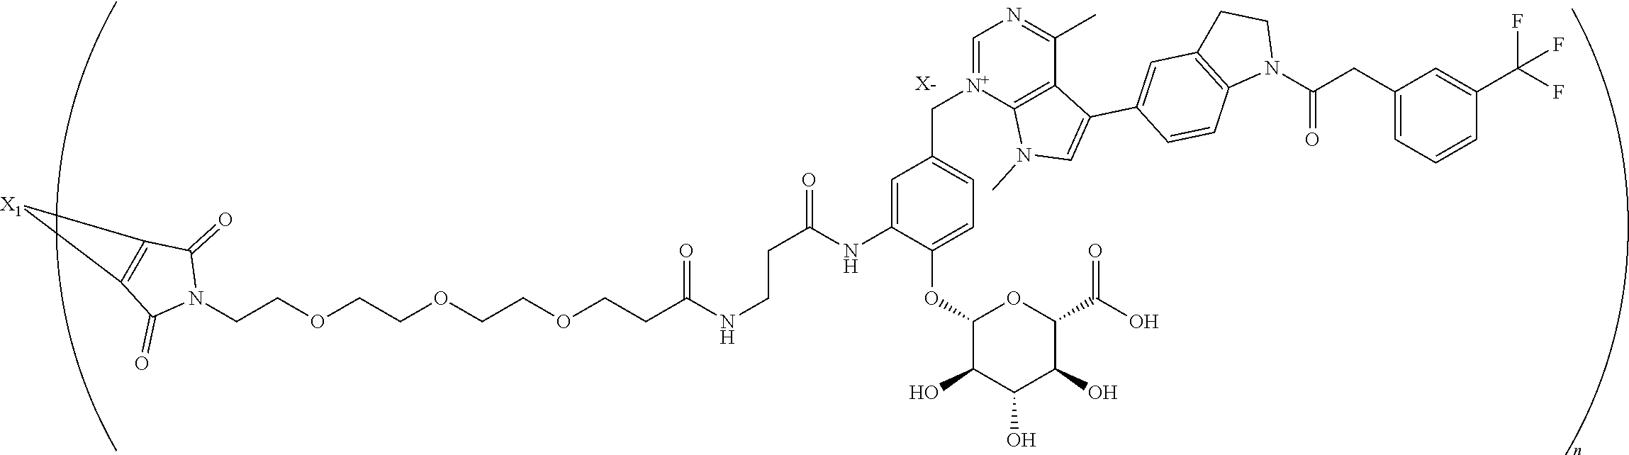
C(COCCOCCOCCC(NCCC(=O)NC1=CC(C[N+]2=CN=C(C)C3=C2N(C)C=C3C2=CC3=C(C=C2)N(C(CC2=CC=CC(C(F)(F)F)=C2)=O)CC3)=CC=C1OC1C(O)C(O)C(O)C(C(O)=O)O1)=O)N1C(=O)C2=C(C1=O)[X1]2.[X-]
